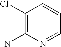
C1(Cl)=C(N)N=CC=C1
